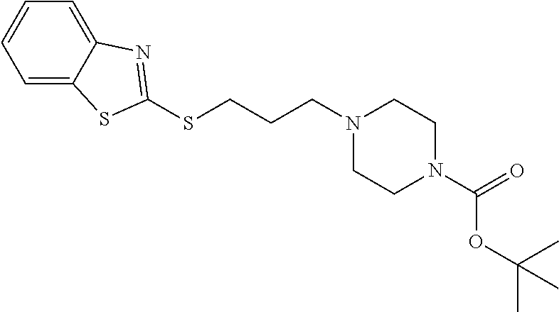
C1=C2C(=CC=C1)N=C(SCCCN1CCN(C(=O)OC(C)(C)C)CC1)S2
